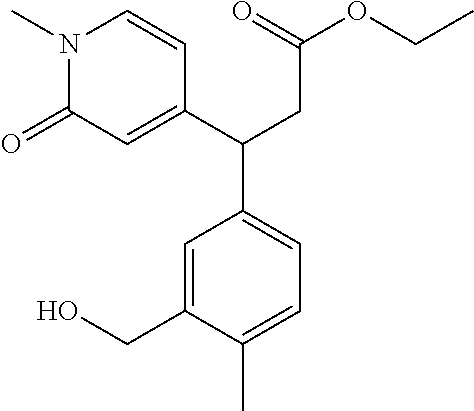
C1(=O)C=C(C(CC(OCC)=O)C2=CC=C(C)C(CO)=C2)C=CN1C
